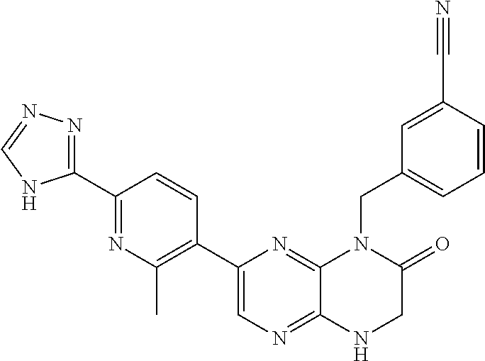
C1(C2=NN=CN2)=NC(C)=C(C2=CN=C3C(=N2)N(CC2=CC=CC(C#N)=C2)C(=O)CN3)C=C1
